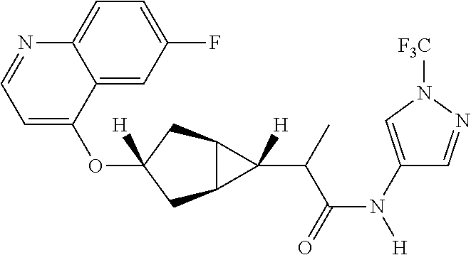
O(C1([H])CC2C(C1)C2(C(C(N([H])C1=CN([F3C])N=C1)=O)C)[H])C1=CC=NC2=CC=C(F)C=C12
